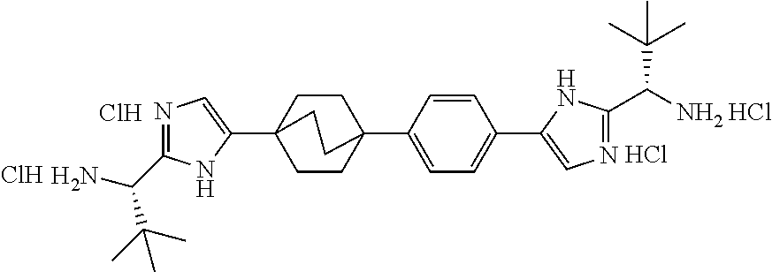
C1CC2(C3=CC=C(C4=CN=C(C(N)C(C)(C)C)N4)C=C3)CCC1(C1=CN=C(C(C(C)(C)C)N)N1)CC2.Cl.Cl.Cl.Cl
